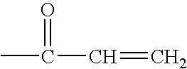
CC(C=C)=O
